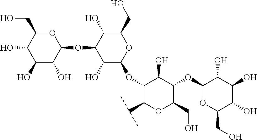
C1(O)C(OC2C(C(C)C)OC(CO)C(OC3OC(CO)C(O)C(O)C3O)C2O)OC(CO)C(O)C1OC1C(O)C(O)C(O)C(CO)O1
